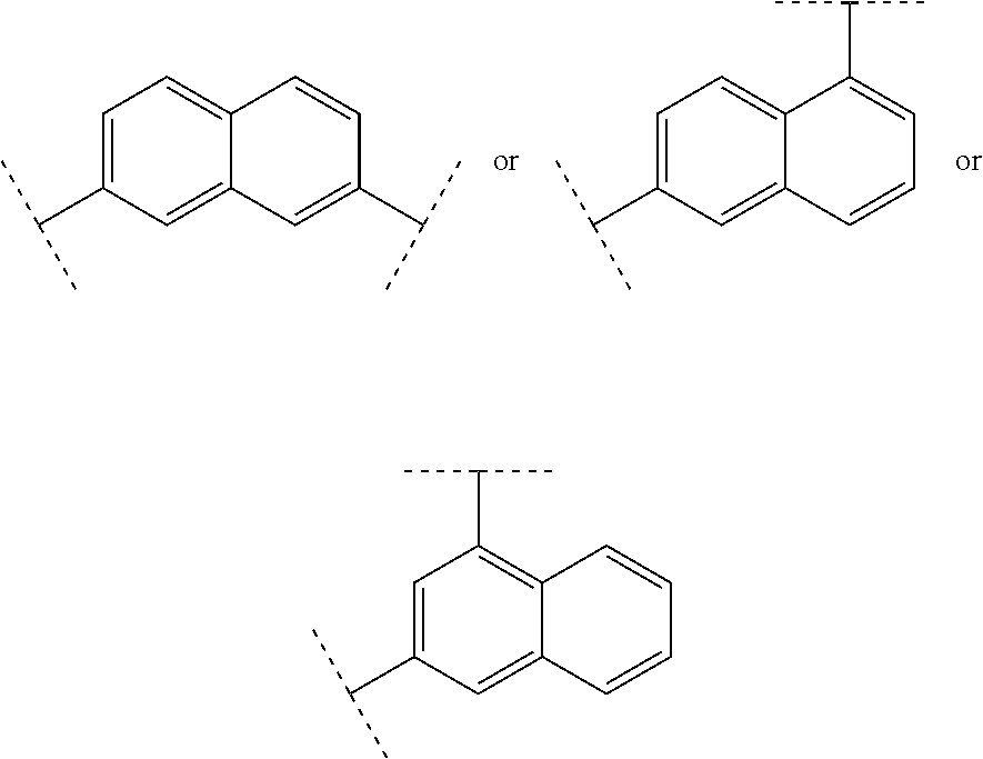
C1=C(C(C)C)C=C2C(=C1)C=CC(C(C)C)=C2.C1=C(C(C)C)C=C2C(=C1)C(C(C)C)=CC=C2.C1=C(C(C)C)C=C2C(=C1C(C)C)C=CC=C2
